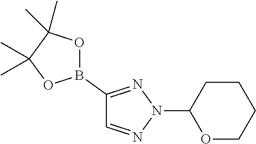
C1(B2OC(C)(C)C(C)(C)O2)=NN(C2CCCCO2)N=C1
